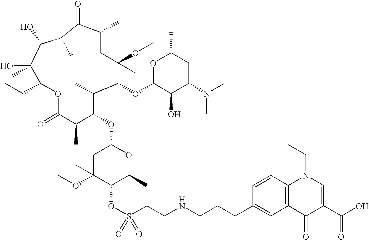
C1C(OC)(C)C(OS(CCNCCCC2=CC3=C(C=C2)N(CC)C=C(C(O)=O)C3=O)(=O)=O)C(C)OC1OC1C(C)C(OC2C(O)C(N(C)C)CC(C)O2)C(OC)(C)CC(C)C(=O)C(C)C(O)C(O)(C)C(CC)OC(=O)C1C
